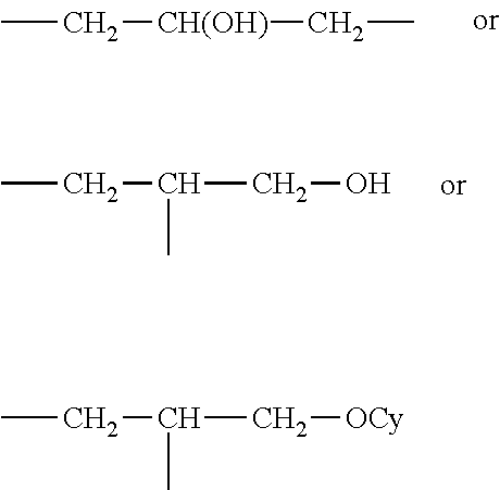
CC[CH(OH)]CC.CCC(CO)C.CCC(C[OCy])C
